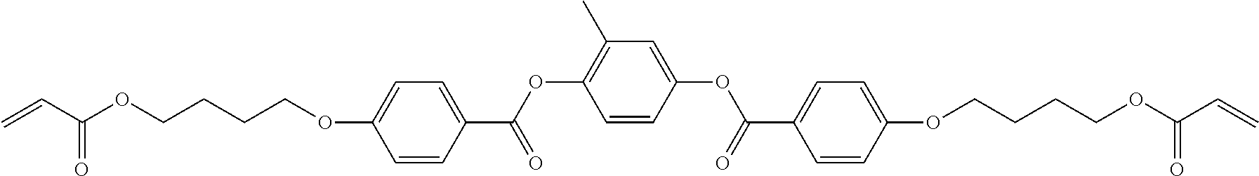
O=C(C=C)OCCCCOC1=CC=C(C(OC2=C(C)C=C(OC(C3=CC=C(OCCCCOC(C=C)=O)C=C3)=O)C=C2)=O)C=C1
